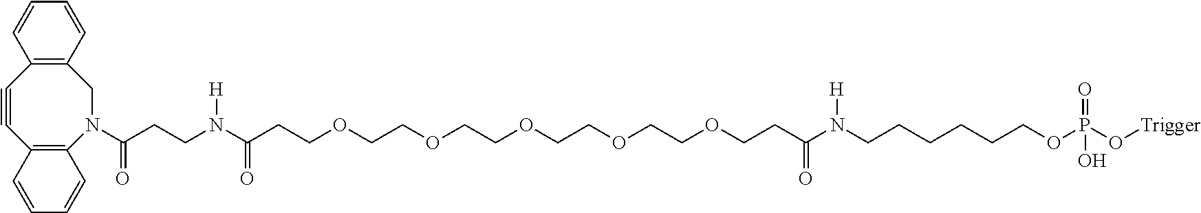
C12=C(N(C(CCN(C(CCOCCOCCOCCOCCOCCC(N(CCCCCCOP(O[Trigger])(=O)O)[H])=O)=O)[H])=O)CC3=C(C#C1)C=CC=C3)C=CC=C2
